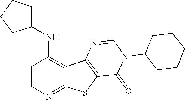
C1(NC2CCCC2)=C2C(=NC=C1)SC1=C2N=CN(C2CCCCC2)C1=O
